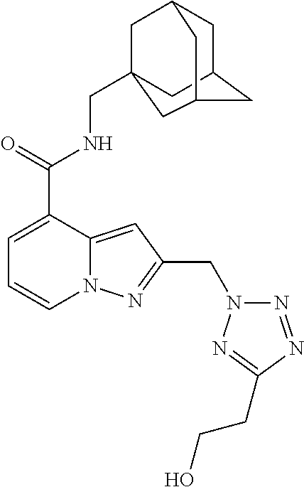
C(NC(C1=CC=CN2C1=CC(CN1N=NC(CCO)=N1)=N2)=O)C12CC3CC(CC(C1)C3)C2
